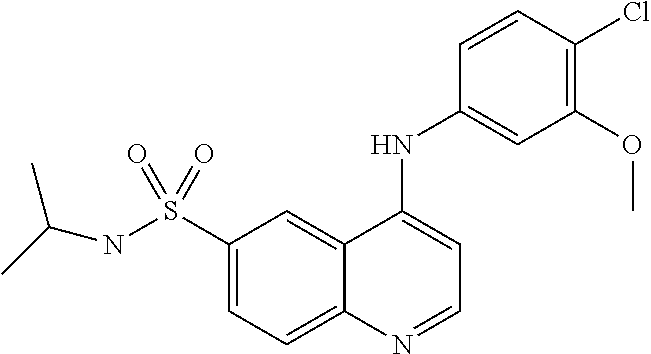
N(S(C1=CC=C2C(=C1)C(NC1=CC(OC)=C(Cl)C=C1)=CC=N2)(=O)=O)C(C)C
